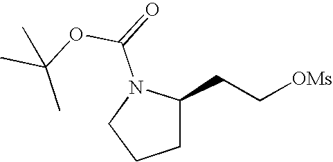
C1C(CC[OMs])N(C(=O)OC(C)(C)C)CC1
